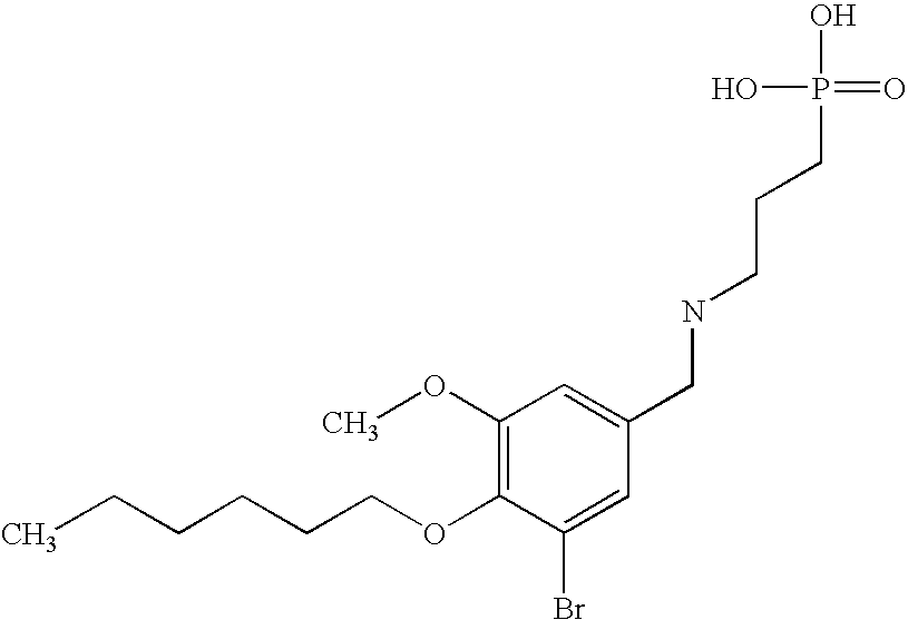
CCCCCCOC1=C(OC)C=C(CNCCCP(O)(O)=O)C=C1Br
